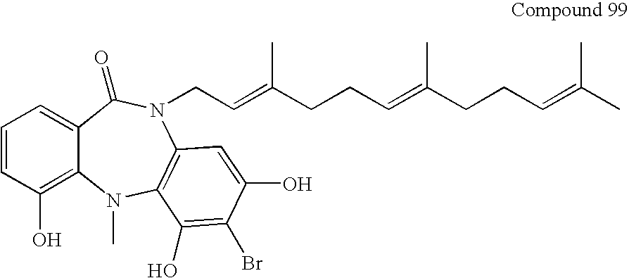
C(C=C(CCC=C(CCC=C(C)C)C)C)N1C2=C(N(C)C3=C(O)C=CC=C3C1=O)C(O)=C(Br)C(O)=C2
